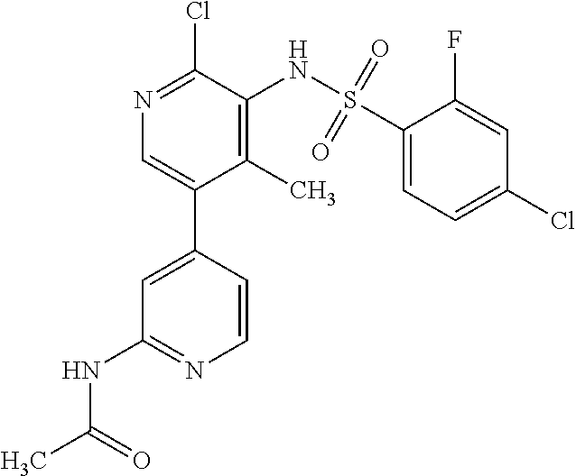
C1=CC(C2=CN=C(Cl)C(NS(C3=CC=C(Cl)C=C3F)(=O)=O)=C2C)=CC(NC(C)=O)=N1
